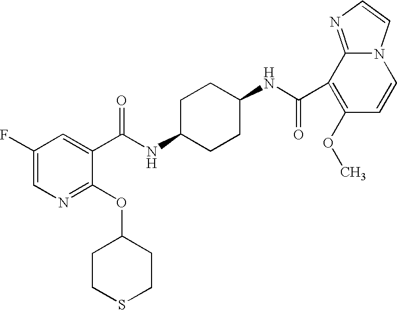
C1(F)=CN=C(OC2CCSCC2)C(C(NC2CCC(NC(C3=C(OC)C=CN4C3=NC=C4)=O)CC2)=O)=C1
